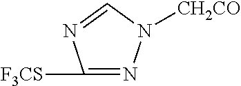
C1([F3CS])=NN([CH2CO])C=N1
